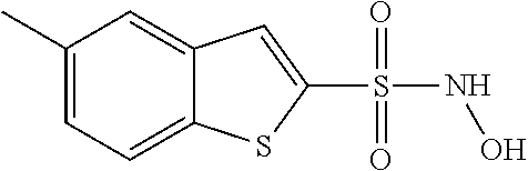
C1(C)=CC=C2C(=C1)C=C(S(NO)(=O)=O)S2
